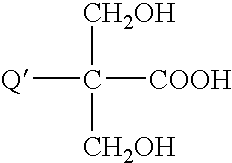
[CH2OH]C([COOH])([Q])[CH2OH]
